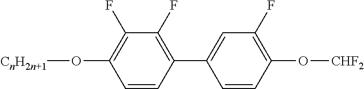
C1=CC(C2=CC(F)=C(O[CHF2])C=C2)=C(F)C(F)=C1O[CnH2n+1]
